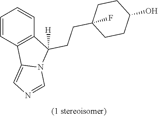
C1=CC2=C(C=C1)C(CCC1(F)CCC(O)CC1)([H])N1C2=CN=C1
